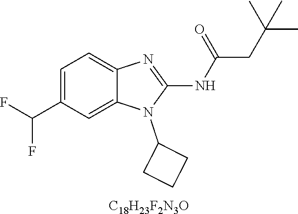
C1=C(C(F)F)C=C2C(=C1)N=C(NC(CC(C)(C)C)=O)N2C1CCC1.[C18H23F2N3O]
